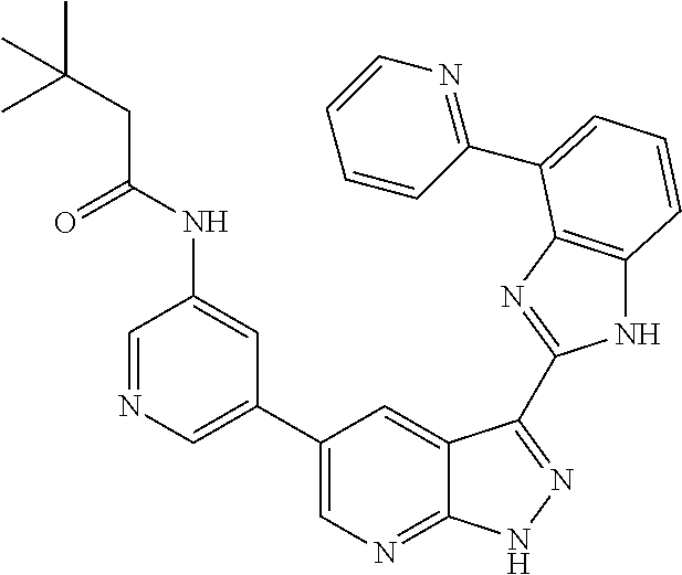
C1(C2=CN=C3C(=C2)C(C2=NC4=C(N2)C=CC=C4C2=NC=CC=C2)=NN3)=CN=CC(NC(CC(C)(C)C)=O)=C1
